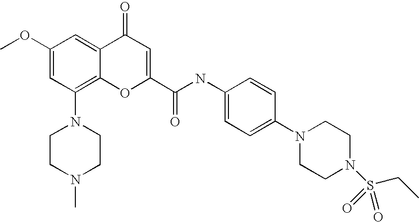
C1(OC)=CC(N2CCN(C)CC2)=C2C(=C1)C(=O)C=C(C(=O)NC1=CC=C(N3CCN(S(CC)(=O)=O)CC3)C=C1)O2
